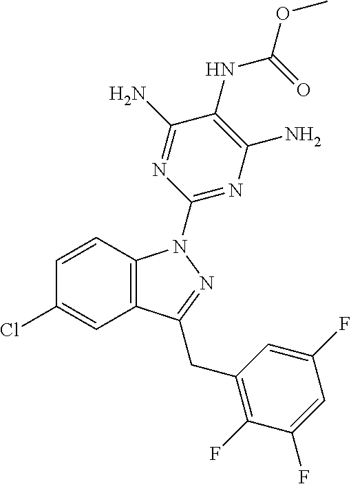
C1=CC2=C(C=C1Cl)C(CC1=C(F)C(F)=CC(F)=C1)=NN2C1=NC(N)=C(NC(OC)=O)C(N)=N1
